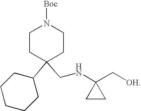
C1CC(C2CCCCC2)(CNC2(C[OH])CC2)CCN1[Boc]
